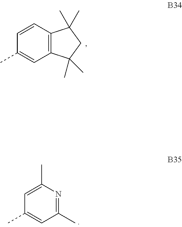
C1=CC2=C(C=C1C)C(C)(C)CC2(C)C.C1=C(C)N=C(C)C=C1C
